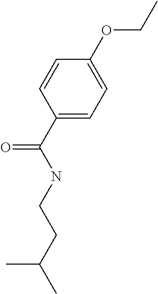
C1(C(NCCC(C)C)=O)=CC=C(OCC)C=C1
